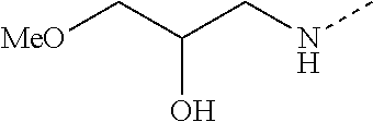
C(CNC)(C[MeO])O
